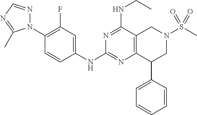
C1(N2N=CN=C2C)=C(F)C=C(NC2=NC3=C(C(NCC)=N2)CN(S(C)(=O)=O)CC3C2=CC=CC=C2)C=C1
